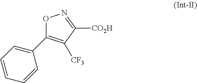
O1C(C2=CC=CC=C2)=C([CF3])C([CO2H])=N1
